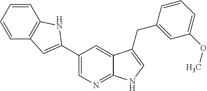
C1(C2=CC3=C(C=CC=C3)N2)=CN=C2C(=C1)C(CC1=CC(OC)=CC=C1)=CN2
